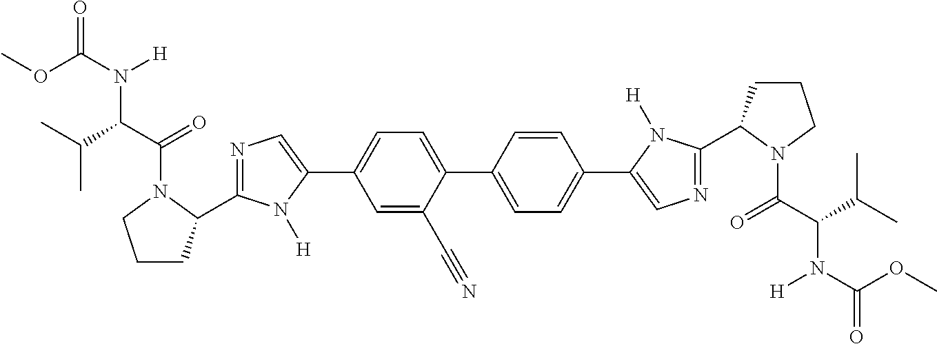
COC(N([H])C(C(C)C)C(=O)N1C(C2=NC=C(C3=CC=C(C4=CC=C(C5=CN=C(C6CCCN6C(=O)C(N([H])C(=O)OC)C(C)C)N5[H])C=C4)C(C#N)=C3)N2[H])CCC1)=O
